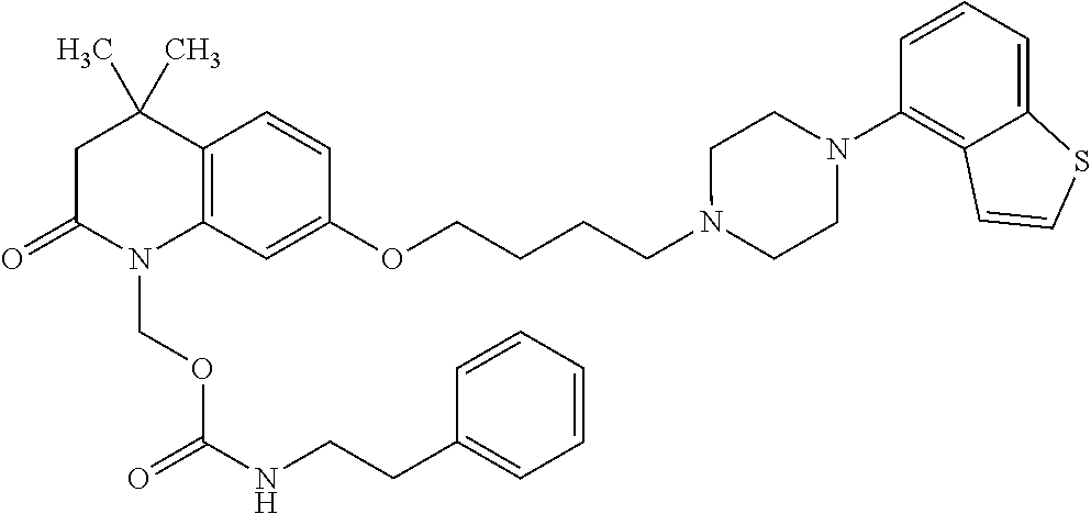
C1C(=O)N(COC(=O)NCCC2=CC=CC=C2)C2=C(C1(C)C)C=CC(OCCCCN1CCN(C3=C4C(=CC=C3)SC=C4)CC1)=C2
